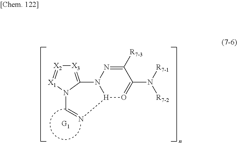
[X3]1=C2N([X1]=[X2]1)C=N[H]1N2N=C([R7-3])C(N([R7-1])[R7-2])=O1
